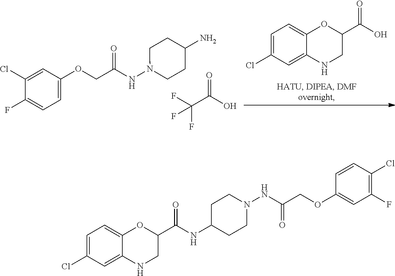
C(C(NN1CCC(N)CC1)=O)OC1=CC=C(F)C(Cl)=C1.FC(C(O)=O)(F)F.C1=C(Cl)C=C2C(=C1)OC(C(O)=O)CN2.C1(C(NC2CCN(NC(COC3=CC(F)=C(Cl)C=C3)=O)CC2)=O)OC2=CC=C(Cl)C=C2NC1
